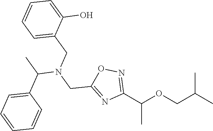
C1(C(C)OCC(C)C)=NOC(CN(CC2=CC=CC=C2O)C(C2=CC=CC=C2)C)=N1
